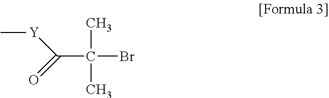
O=C([Y]C)C(Br)(C)C
